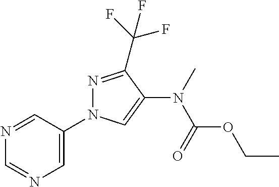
N1=C(C(F)(F)F)C(N(C(OCC)=O)C)=CN1C1=CN=CN=C1
